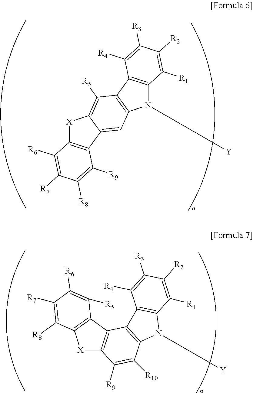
[X]1C2=C(C3=C1C([R8])=C([R7])C([R6])=C3[R5])C1=C(C([R10])=C2[R9])N([Y])C2=C1C([R4])=C([R3])C([R2])=C2[R1].N1([Y])C2=C(C3=C1C=C1C(=C3[R5])[X]C3=C1C([R9])=C([R8])C([R7])=C3[R6])C([R4])=C([R3])C([R2])=C2[R1]
